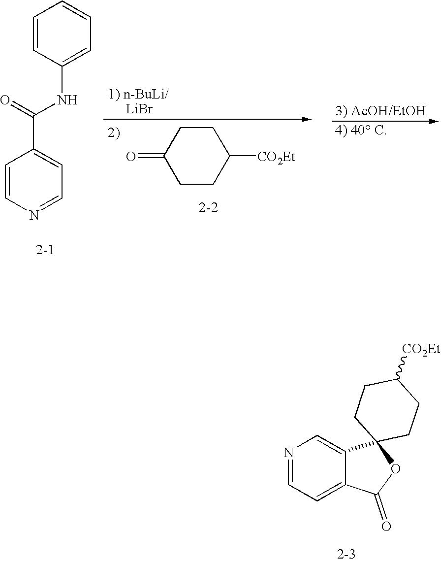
N1=CC=C2C(=C1)C1(OC2=O)CCC([CO2Et])CC1.[2-3].C1CC([CO2Et])CCC1=O.C1=CC(NC(C2=CC=NC=C2)=O)=CC=C1
